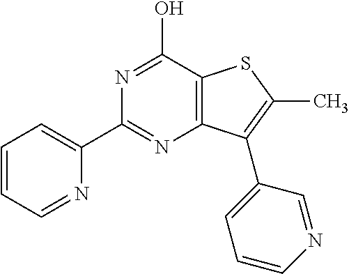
C1(C2=NC3=C(C(O)=N2)SC(C)=C3C2=CC=CN=C2)=CC=CC=N1
